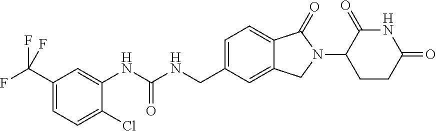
C1(C(F)(F)F)=CC=C(Cl)C(NC(NCC2=CC=C3C(=C2)CN(C2CCC(=O)NC2=O)C3=O)=O)=C1
